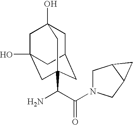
C1C2CC3(C(C(N4CC5C(C4)C5)=O)N)CC(O)(CC1(O)C3)C2
